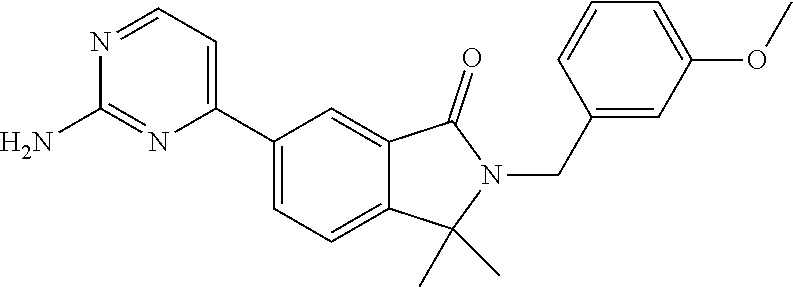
N1=CC=C(C2=CC=C3C(=C2)C(=O)N(CC2=CC(OC)=CC=C2)C3(C)C)N=C1N
